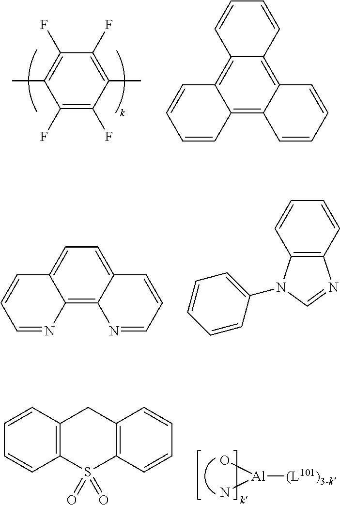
C1(F)=C(F)C(C)=C(F)C(F)=C1C.C12=C3C(=C4C(=C1C=CC=C2)C=CC=C4)C=CC=C3.C12=C(C=CC=C1)N=CN2C1=CC=CC=C1.C12=C3C(=CC=C1C=CC=N2)C=CC=N3.O[Al](N)[(L101)3-k].C12=C(C=CC=C1)CC1=C(S2(=O)=O)C=CC=C1
